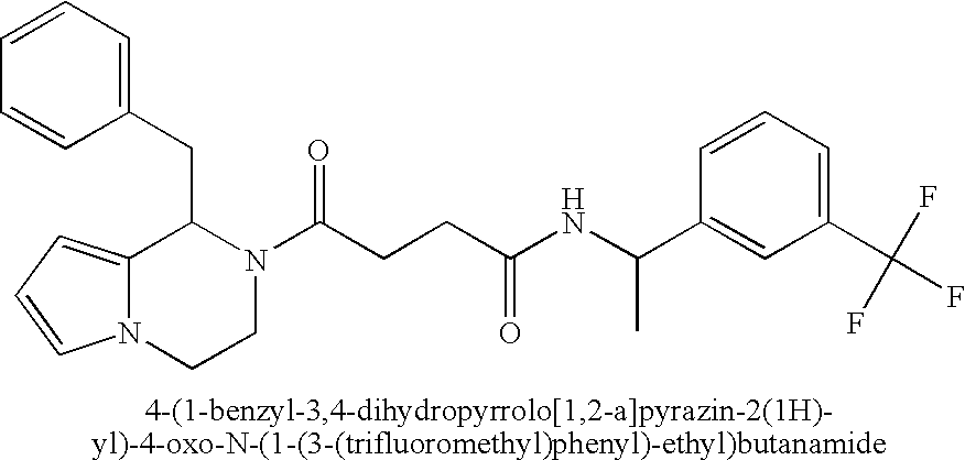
C12=CC=CN1CCN(C(CCC(NC(C1=CC(C(F)(F)F)=CC=C1)C)=O)=O)C2CC1=CC=CC=C1
